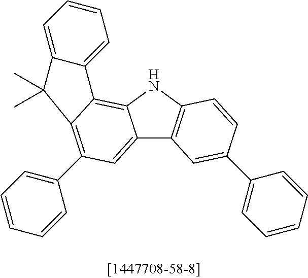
C12=CC(C3=CC=CC=C3)=C3C(=C1NC1=C2C=C(C2=CC=CC=C2)C=C1)C1=CC=CC=C1C3(C)C
